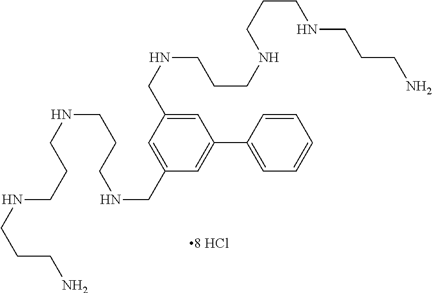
C(CNCCCNCC1=CC(CNCCCNCCCNCCCN)=CC(C2=CC=CC=C2)=C1)CNCCCN
